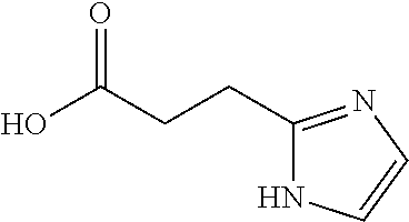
OC(CCC1=NC=CN1)=O
